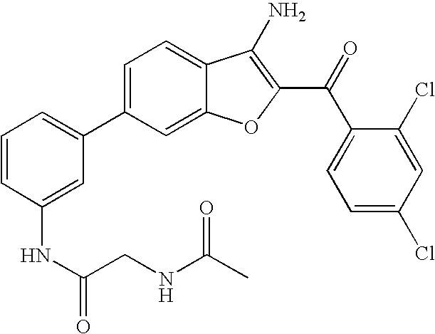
C1=CC(NC(CNC(C)=O)=O)=CC(C2=CC=C3C(=C2)OC(C(C2=CC=C(Cl)C=C2Cl)=O)=C3N)=C1
